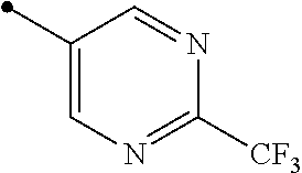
N1=CC(C)=CN=C1[CF3]
